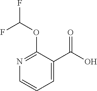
C1=CC=C(C(=O)O)C(OC(F)F)=N1
